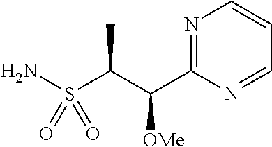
N1=C(C(C(S(N)(=O)=O)C)[OMe])N=CC=C1
